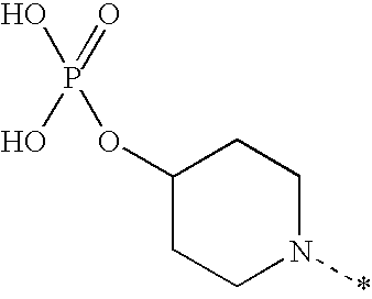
OP(O)(=O)OC1CCN(*)CC1
